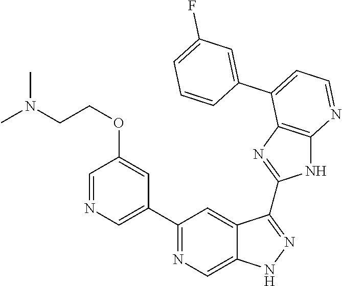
C1(C2=NC=C3C(=C2)C(C2=NC4=C(N2)N=CC=C4C2=CC(F)=CC=C2)=NN3)=CN=CC(OCCN(C)C)=C1
